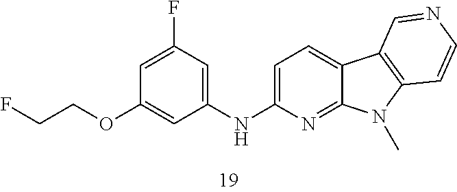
C1=C(NC2=CC(F)=CC(OCCF)=C2)N=C2C(=C1)C1=C(N2C)C=CN=C1
